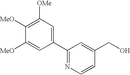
C1([MeO])=C([OMe])C=C(C2=NC=CC(CO)=C2)C=C1[MeO]
